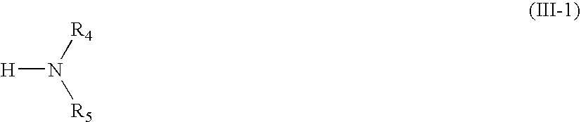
[H]N([R4])[R5]
